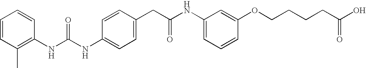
C1=CC(CC(NC2=CC=CC(OCCCCC(O)=O)=C2)=O)=CC=C1NC(NC1=C(C)C=CC=C1)=O
